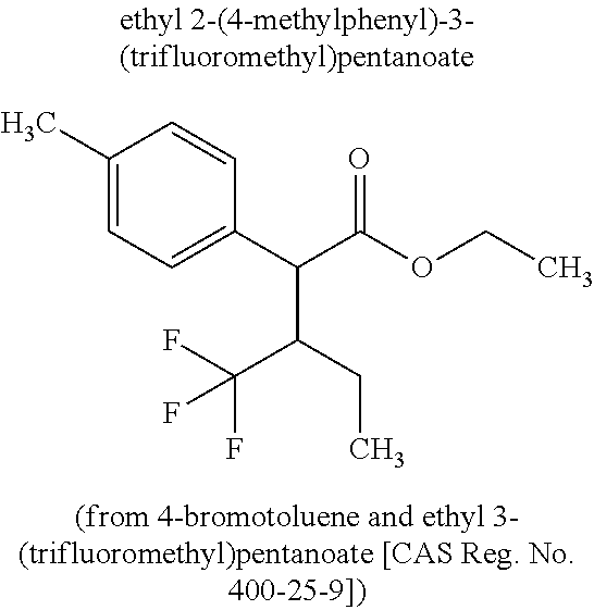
C1(C)=CC=C(C(C(OCC)=O)C(CC)C(F)(F)F)C=C1
